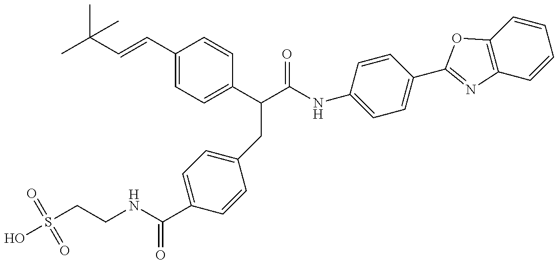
S(CCNC(C1=CC=C(CC(C(NC2=CC=C(C3=NC4=C(C=CC=C4)O3)C=C2)=O)C2=CC=C(C=CC(C)(C)C)C=C2)C=C1)=O)(=O)(=O)O
